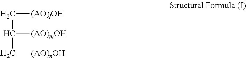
C([(AO)lOH])C([(AO)mOH])C[(AO)nOH]
